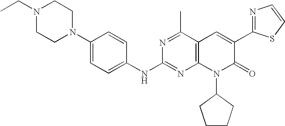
C1(NC2=NC3=C(C(C)=N2)C=C(C2=NC=CS2)C(=O)N3C2CCCC2)=CC=C(N2CCN(CC)CC2)C=C1
